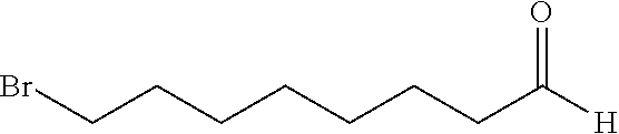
BrCCCCCCCC([H])=O
